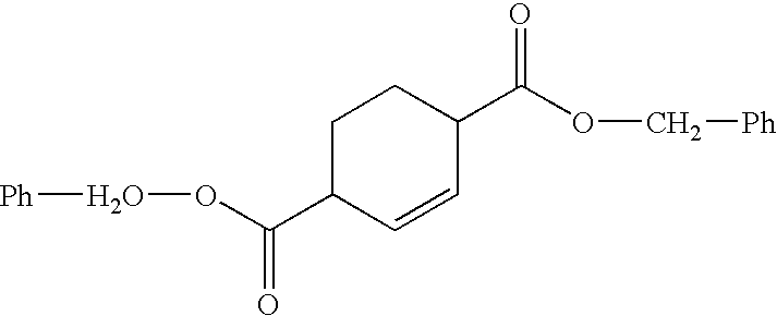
C1C(C(OO[Ph])=O)C=CC(C(OC[Ph])=O)C1
